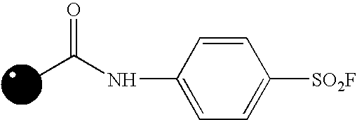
O=C(NC1=CC=C([SO2F])C=C1)C
